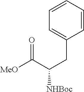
C1=CC=CC=C1CC([NHBoc])C([MeO])=O
